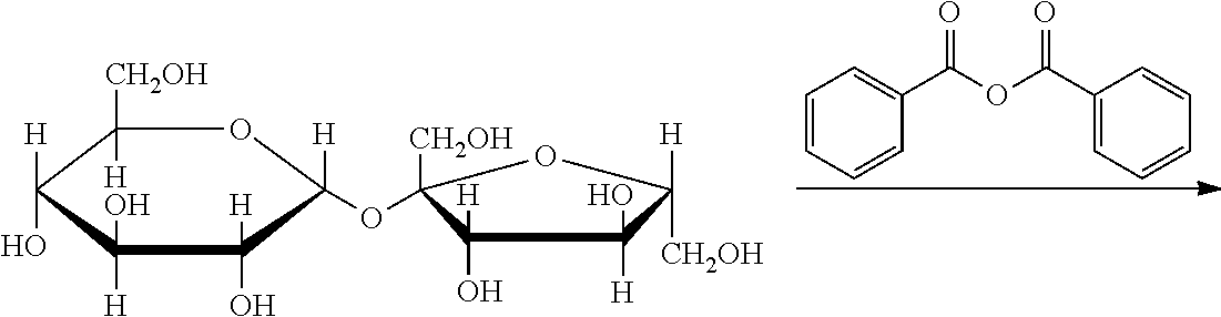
C1=CC=CC(C(OC(C2=CC=CC=C2)=O)=O)=C1.C1([CH2OH])([H])C([H])(O)C([H])(O)C([H])(O)C([H])(OC2([CH2OH])C(O)([H])C([H])(O)C([CH2OH])([H])O2)O1
